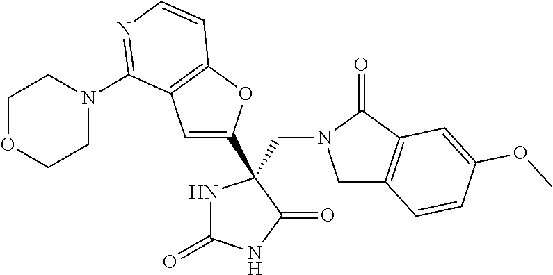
C1C2=C(C(=O)N1CC1(C3=CC4=C(O3)C=CN=C4N3CCOCC3)NC(=O)NC1=O)C=C(OC)C=C2
